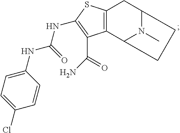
C1=C(Cl)C=CC(NC(NC2=C(C(N)=O)C3=C(S2)CC2N(C)C3CC2)=O)=C1
